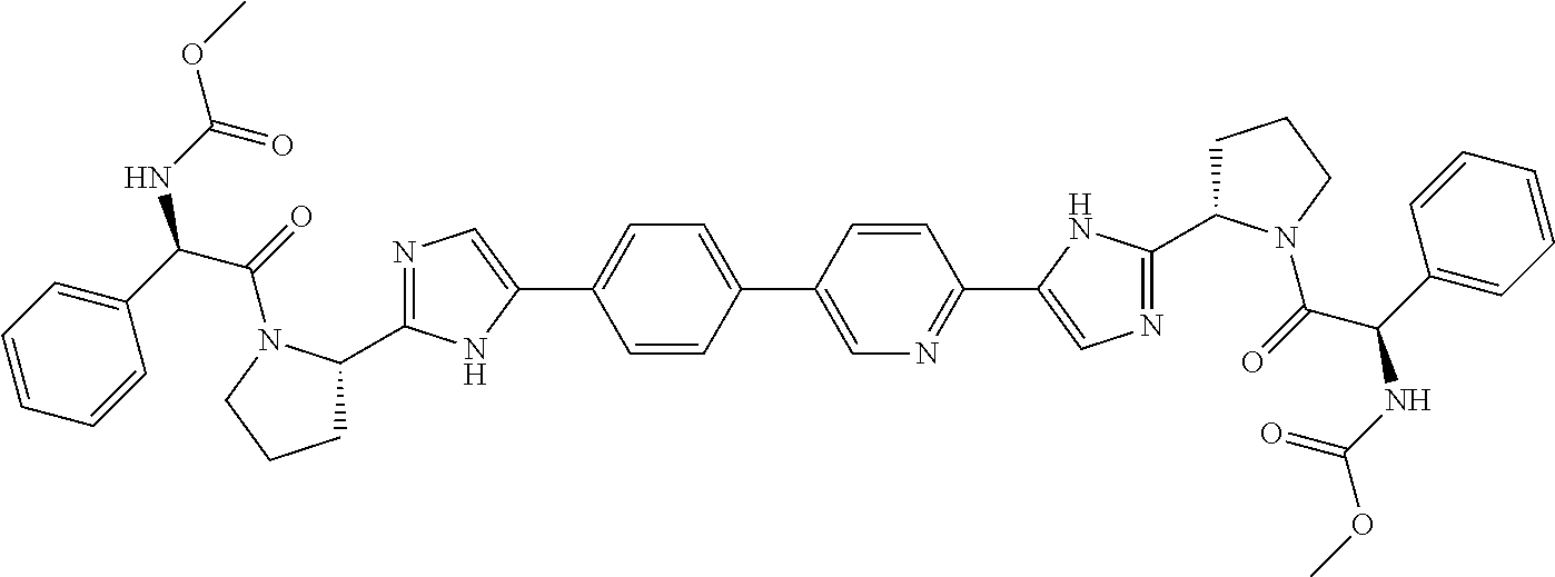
C1=CC(C2=CN=C(C3=CN=C(C4CCCN4C(=O)C(C4=CC=CC=C4)NC(OC)=O)N3)C=C2)=CC=C1C1=CN=C(C2CCCN2C(=O)C(C2=CC=CC=C2)NC(OC)=O)N1
